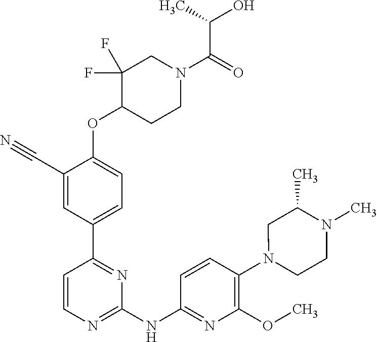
C1(C#N)=CC(C2=NC(NC3=NC(OC)=C(N4CCN(C)C(C)C4)C=C3)=NC=C2)=CC=C1OC1CCN(C(=O)C(C)O)CC1(F)F
